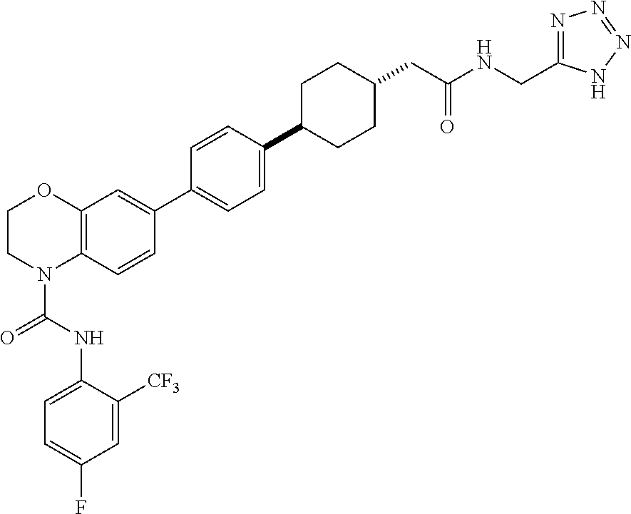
C1=C([CF3])C(NC(=O)N2C3=C(OCC2)C=C(C2=CC=C(C4CCC(CC(NCC5=NN=NN5)=O)CC4)C=C2)C=C3)=CC=C1F
